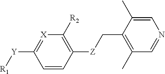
C1([R2])=C([Z]CC2=C(C)C=NC=C2C)C=CC([Y][R1])=[X]1
